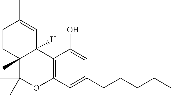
C1CC2(C)C([H])(C=C1C)C1=C(OC2(C)C)C=C(CCCCC)C=C1O
